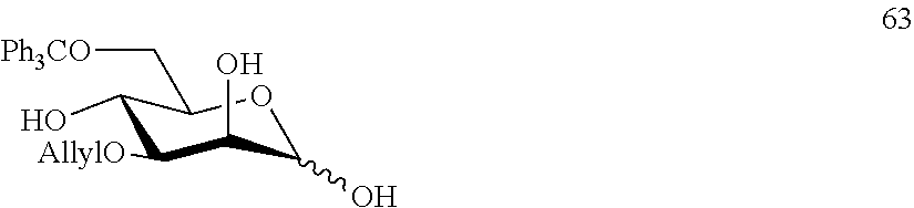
C1(O)C([AllylO])C(O)C(O)OC1C[Ph3CO]
